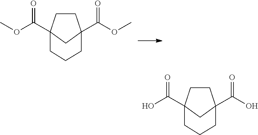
C1CC2(C(=O)OC)CC1(C(OC)=O)CCC2.C1CC2(C(=O)O)CC1(C(O)=O)CCC2
